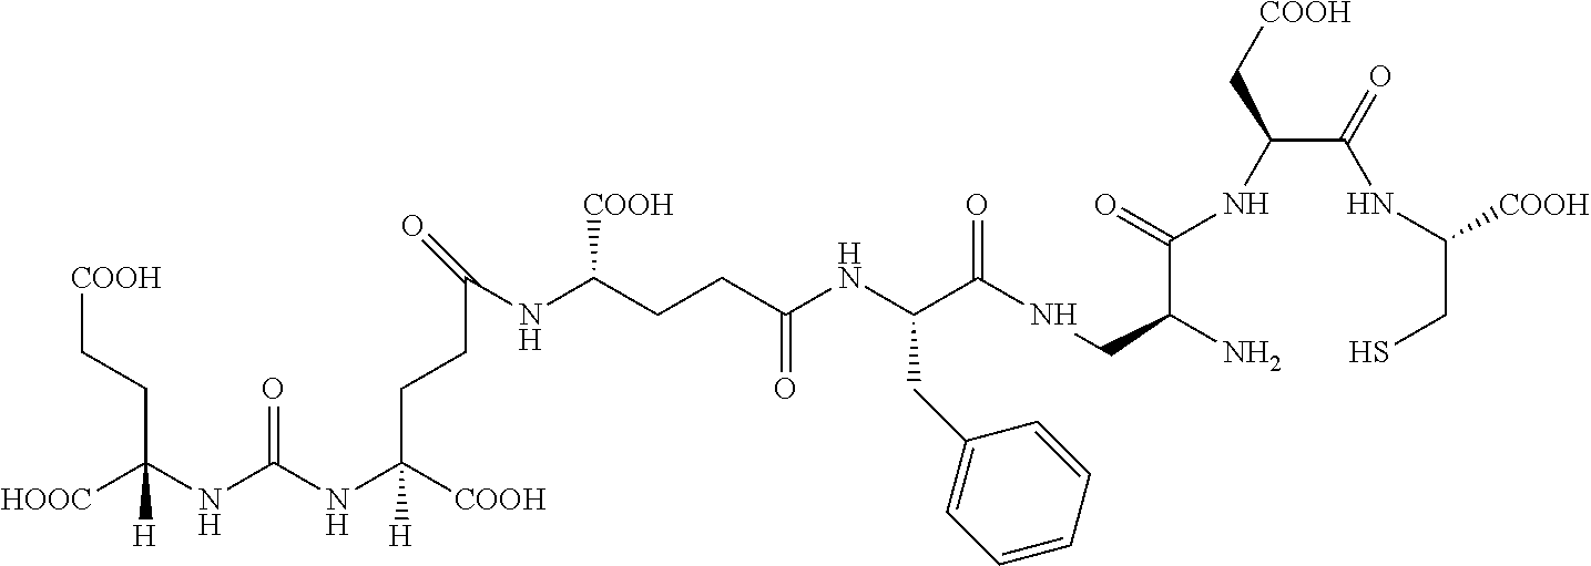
[HOOC]C(CC[COOH])(NC(=O)NC([COOH])([H])CCC(=O)NC([COOH])CCC(=O)NC(C(=O)NCC(C(NC(C[COOH])C(NC([COOH])CS)=O)=O)N)CC1=CC=CC=C1)[H]
